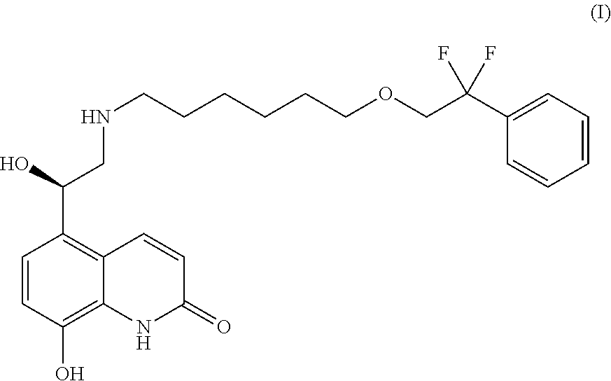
C1=CC(O)=C2C(=C1C(O)CNCCCCCCOCC(C1=CC=CC=C1)(F)F)C=CC(=O)N2
